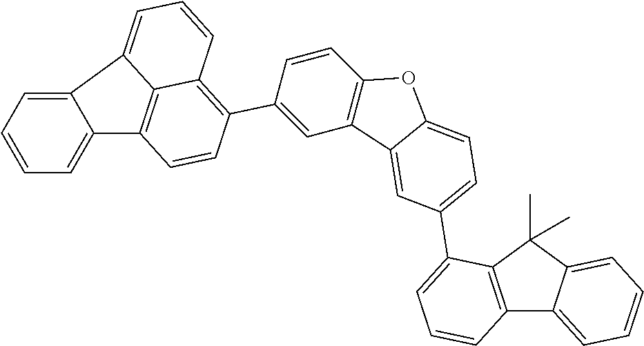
C12=CC=CC=C1C1=C3C(=C(C4=CC5=C(C=C4)OC4=CC=C(C6=CC=CC7=C6C(C)(C)C6=CC=CC=C76)C=C54)C=C1)C=CC=C23
